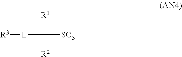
[R3][L]C([R2])([SO3-])[R1]
